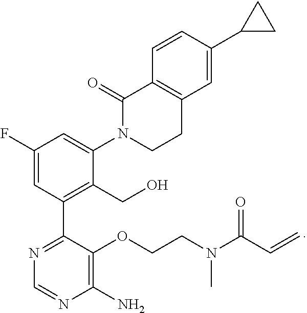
C1(N)=C(OCCN(C(C=C)=O)C)C(C2=C(CO)C(N3CCC4=C(C3=O)C=CC(C3CC3)=C4)=CC(F)=C2)=NC=N1
